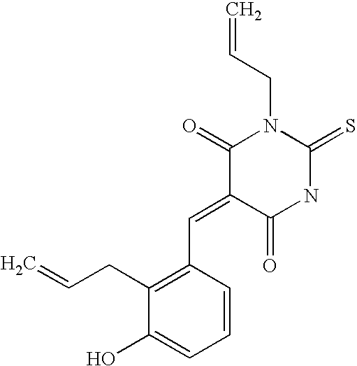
O=C1C(=CC2=C(CC=C)C(O)=CC=C2)C(=O)N(CC=C)C(=S)N1
